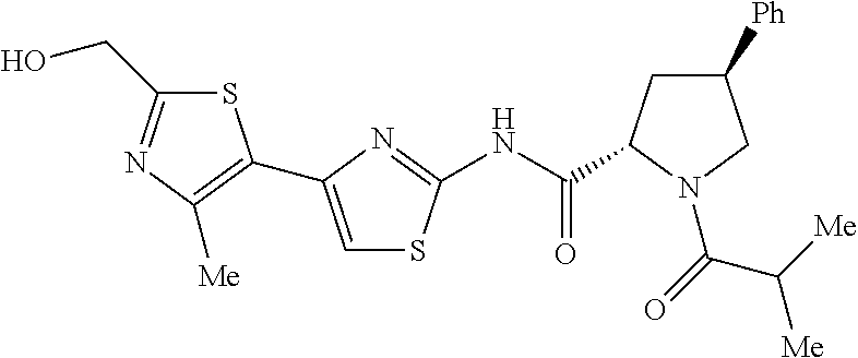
S1C(CO)=NC([Me])=C1C1=CSC(NC(=O)C2CC([Ph])CN2C(C([Me])[Me])=O)=N1
